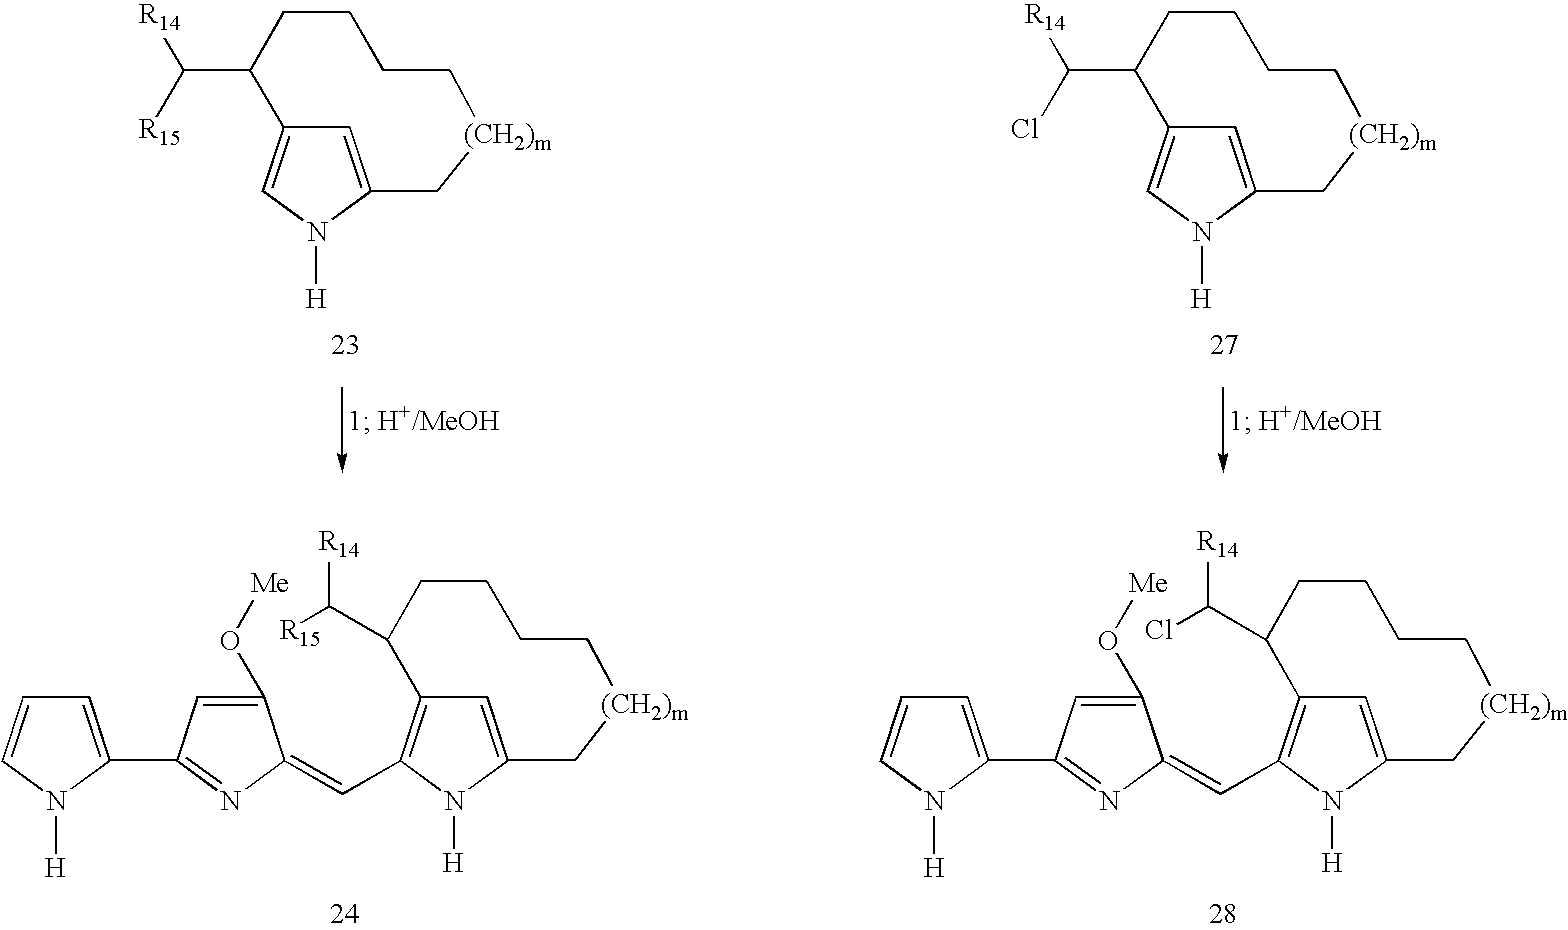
C1=C2N([H])C=C1C(C([R14])[R15])CCCC[(CH2)m]C2.C1=C2N([H])C=C1C(C([R14])Cl)CCCC[(CH2)m]C2.C1=C(C2=NC(=CC3=C4C=C(N3[H])C[(CH2)m]CCCCC4C([R15])[R14])C(O[Me])=C2)N([H])C=C1.C1=C(C2=NC(=CC3=C4C=C(N3[H])C[(CH2)m]CCCCC4C(Cl)[R14])C(O[Me])=C2)N([H])C=C1
